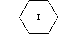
CC1CCC(C)CC1.I
